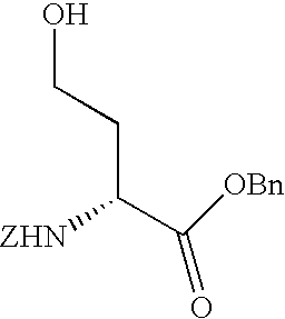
OCCC(C(=O)[OBn])[ZHN]
